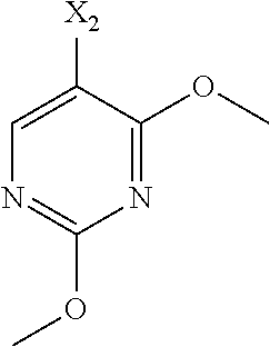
N1=C(OC)C([X2])=CN=C1OC
